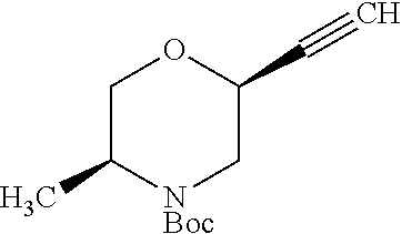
C1C(C)[NBoc]CC(C#C)O1
